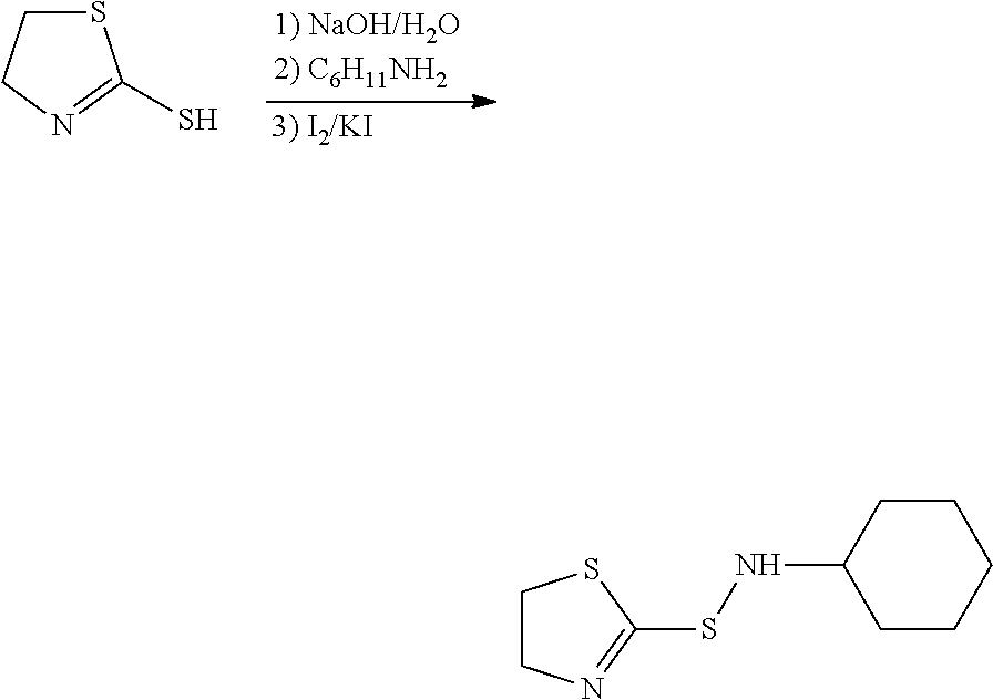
S1CCN=C1S.C1CC(NSC2=NCCS2)CCC1
